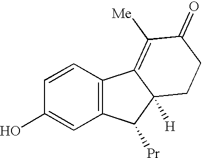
C1=CC(O)=CC2=C1C1=C([Me])C(=O)CCC1([H])C2[Pr]
